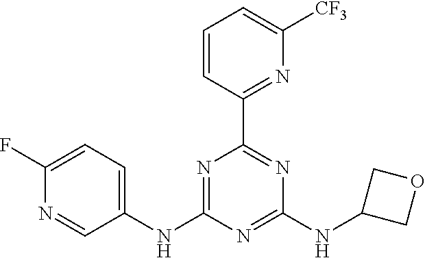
C1=CC(C2=NC(NC3COC3)=NC(NC3=CC=C(F)N=C3)=N2)=NC([CF3])=C1
